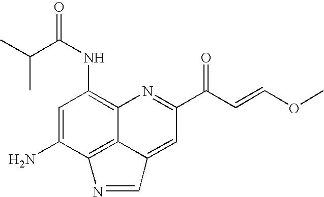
C1=C(N)C2=C3C(=C1NC(=O)C(C)C)N=C(C(C=COC)=O)C=C3C=N2
